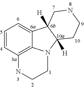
C1=CC2=C3C(=C1)C1([H])C([H])(N3CCN2)CCNC1
